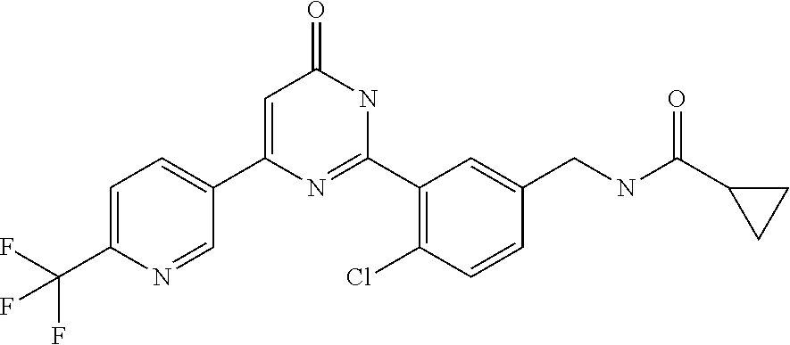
C1(C2=CC(=O)NC(C3=C(Cl)C=CC(CNC(C4CC4)=O)=C3)=N2)=CC=C(C(F)(F)F)N=C1
